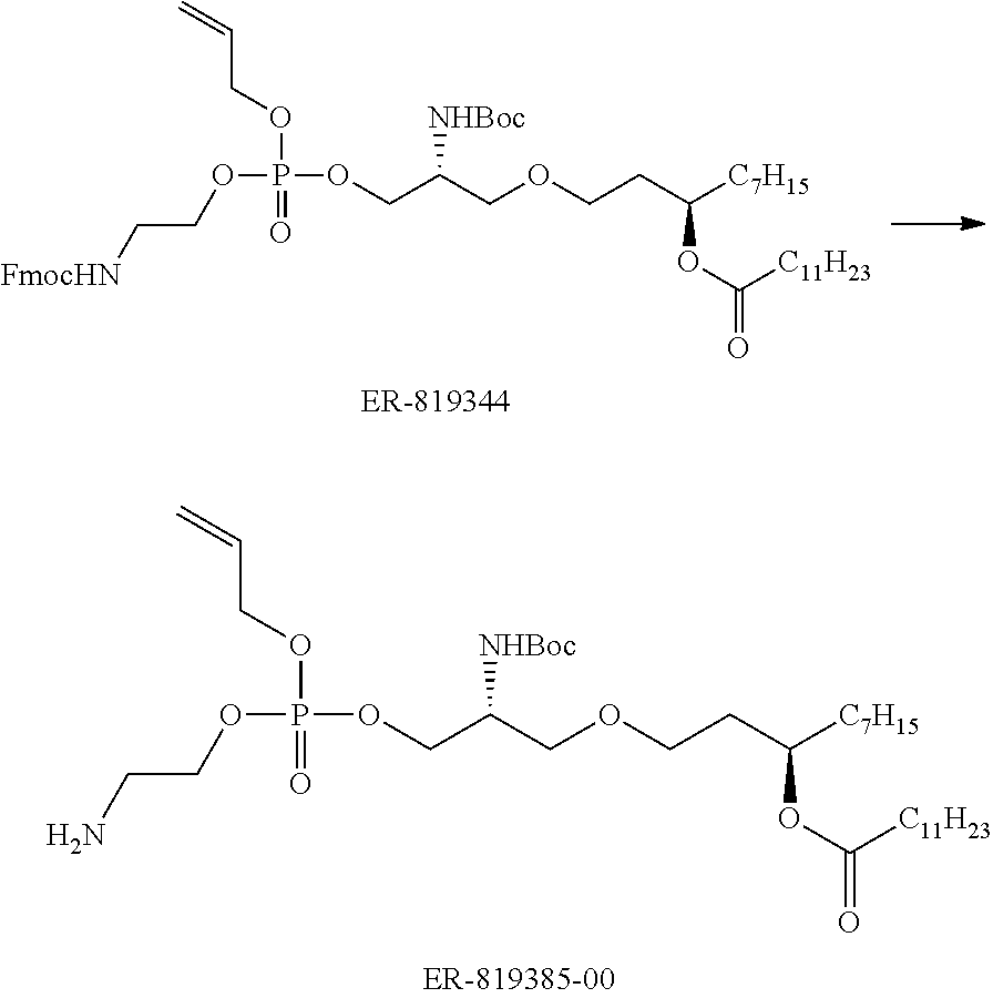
O(P(OCC(COCCC([C7H15])OC([C11H23])=O)[NHBoc])(OCC=C)=O)CC[FmocHN].O(P(OCC(COCCC([C7H15])OC([C11H23])=O)[NHBoc])(OCC=C)=O)CCN
